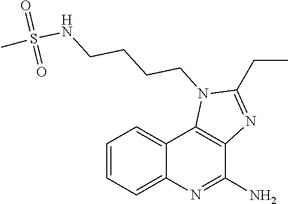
C(CCN1C(CC)=NC2=C1C1=CC=CC=C1N=C2N)CNS(C)(=O)=O
